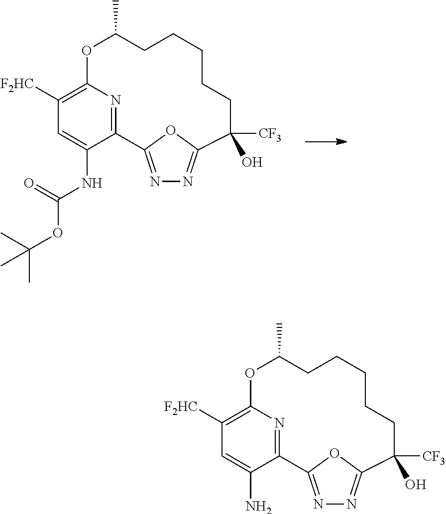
N1=C2OC(=N1)C(O)([CF3])CCCCCC(C)OC1=C([F2HC])C=C(NC(=O)OC(C)(C)C)C2=N1.N1=C2OC(=N1)C(O)([CF3])CCCCCC(C)OC1=C([F2HC])C=C(N)C2=N1
